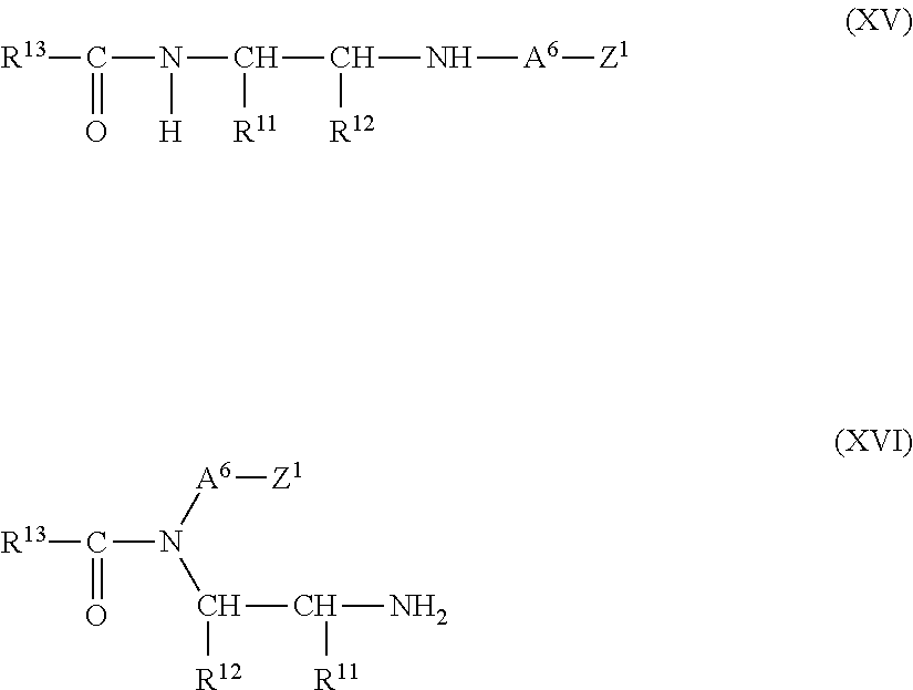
[R13]C(N(C(C(N[A6][Z1])[R12])[R11])[H])=O.[R13]C(N([A6][Z1])C(C(N)[R11])[R12])=O
